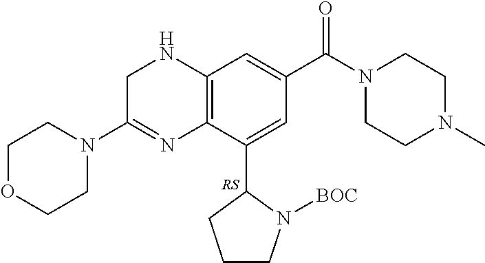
C12=C(NCC(N3CCOCC3)=N1)C=C(C(N1CCN(C)CC1)=O)C=C2C1CCCN1[BOC]
